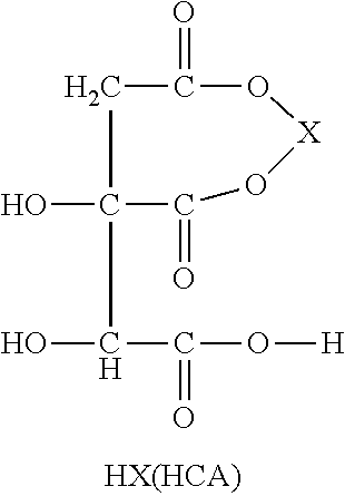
C1C(=O)O[X]OC(=O)C1(O)C(O)C(=O)O[H]
